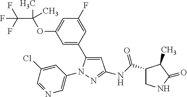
C1(C(NC2=NN(C3=CN=CC(Cl)=C3)C(C3=CC(OC(C)(C(F)(F)F)C)=CC(F)=C3)=C2)=O)CNC(=O)C1C
